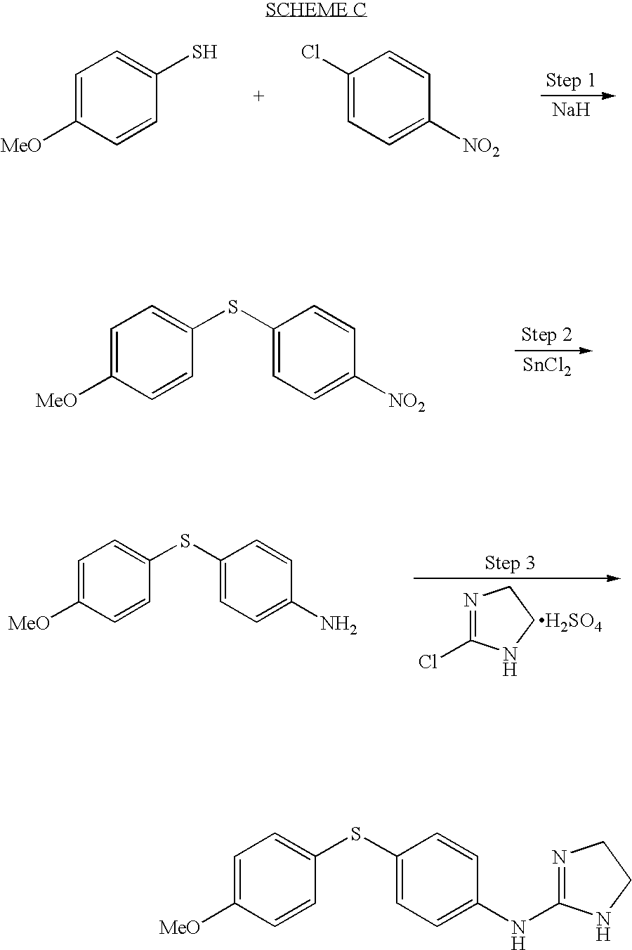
C1([MeO])=CC=C(SC2=CC=C(NC3=NCCN3)C=C2)C=C1.C1([MeO])=CC=C(SC2=CC=C([NO2])C=C2)C=C1.[SnCl2].C1([MeO])=CC=C(SC2=CC=C(N)C=C2)C=C1.N1=C(Cl)NCC1.[H2SO4].C1([MeO])=CC=C(S)C=C1.C1([NO2])=CC=C(Cl)C=C1.[Na]
